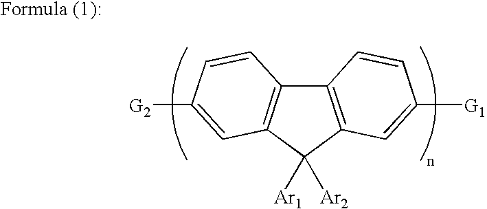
C12=C(C([Ar1])([Ar2])C3=C1C=CC([G2])=C3)C=C([G1])C=C2
